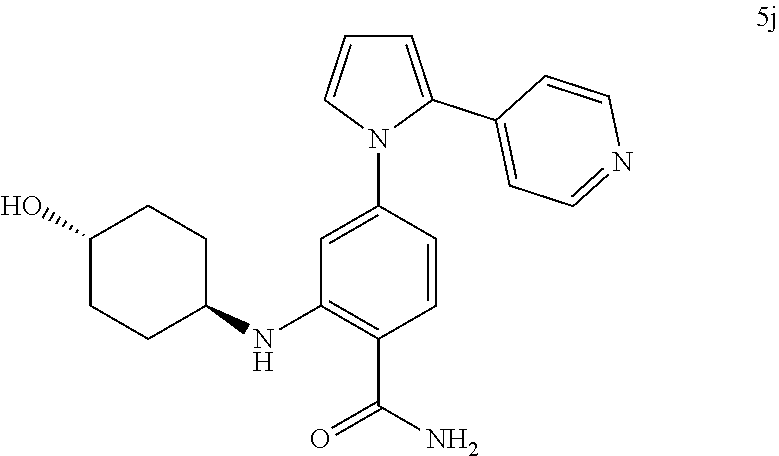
C1=C(C2=CC=NC=C2)N(C2=CC(NC3CCC(O)CC3)=C(C(N)=O)C=C2)C=C1
